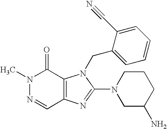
CN1N=CC2=C(C1=O)N(CC1=CC=CC=C1C#N)C(N1CC(N)CCC1)=N2
